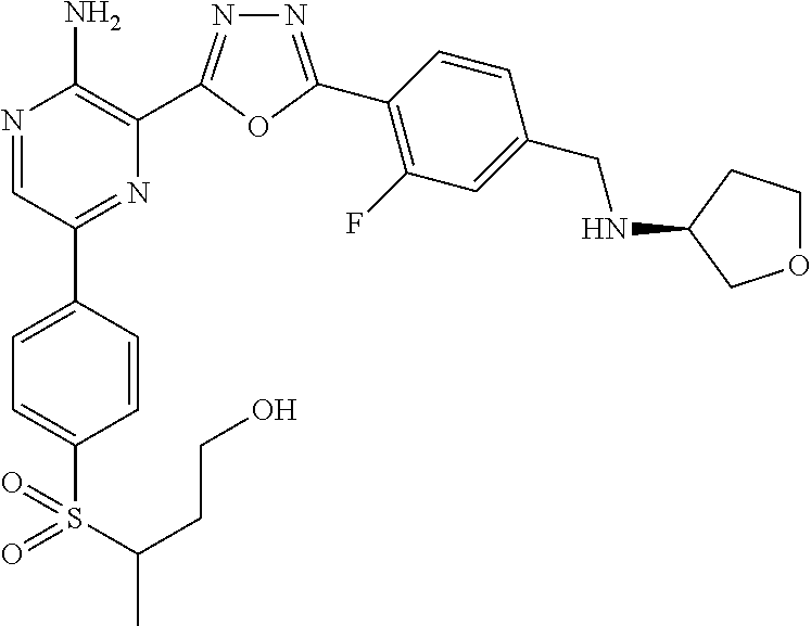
N1=C(C2=C(F)C=C(CNC3COCC3)C=C2)OC(C2=C(N)N=CC(C3=CC=C(S(=O)(=O)C(C)CCO)C=C3)=N2)=N1
